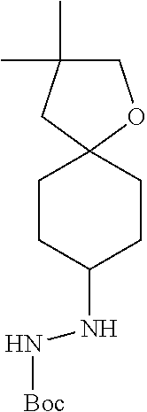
C1CC(NN[Boc])CCC12OCC(C)(C)C2
